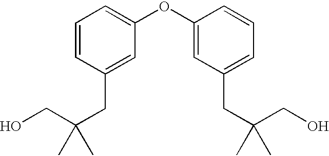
OCC(CC1=CC(OC2=CC(CC(C)(CO)C)=CC=C2)=CC=C1)(C)C
